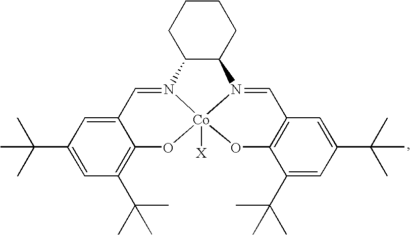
C1CCC2C(C1)N1=CC3=C(O[Co]14([X])N2=CC1=CC(C(C)(C)C)=CC(C(C)(C)C)=C1O4)C(C(C)(C)C)=CC(C(C)(C)C)=C3
